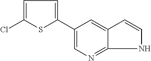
C1(C2=CC=C(Cl)S2)=CN=C2C(=C1)C=CN2
